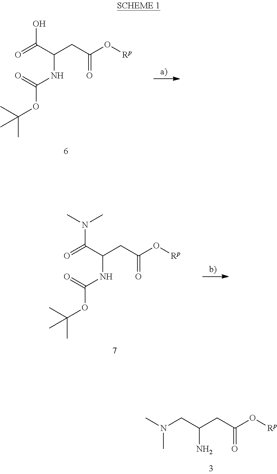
N(CC(CC(O[Rp])=O)N)(C)C.O=C(C(CC(O[Rp])=O)NC(OC(C)(C)C)=O)O.O=C(C(CC(O[Rp])=O)NC(OC(C)(C)C)=O)N(C)C
